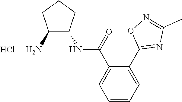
C1(N)C(NC(C2=CC=CC=C2C2=NC(C)=NO2)=O)CCC1.Cl
